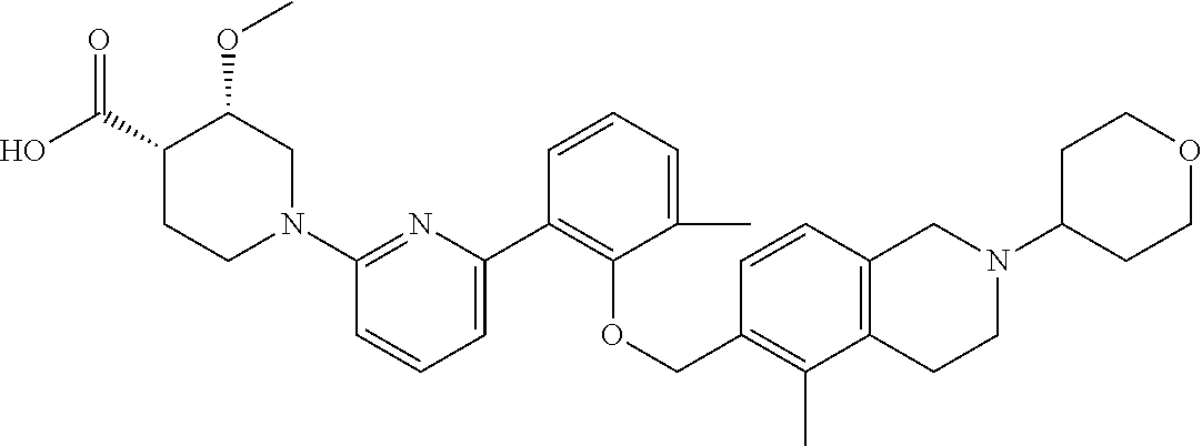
C1(N2CC(OC)C(C(O)=O)CC2)=NC(C2=C(OCC3=C(C)C4=C(C=C3)CN(C3CCOCC3)CC4)C(C)=CC=C2)=CC=C1
